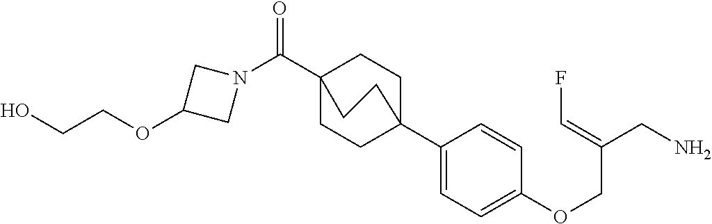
N1(C(C23CCC(C4=CC=C(OCC(CN)=CF)C=C4)(CC2)CC3)=O)CC(OCCO)C1
